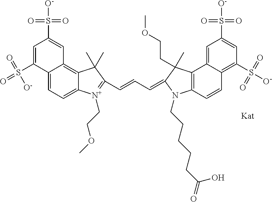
C12=CC=C3C(=C1C=C(S([O-])(=O)=O)C=C2S([O-])(=O)=O)C(C)(C)C(C=CC=C1N(CCCCCC(=O)O)C2=C(C4=CC(S([O-])(=O)=O)=CC(S([O-])(=O)=O)=C4C=C2)C1(C)CCOC)=[N+]3CCOC
